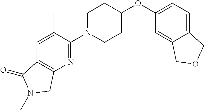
C1N(C2=NC3=C(C=C2C)C(=O)N(C)C3)CCC(OC2=CC=C3C(=C2)COC3)C1
